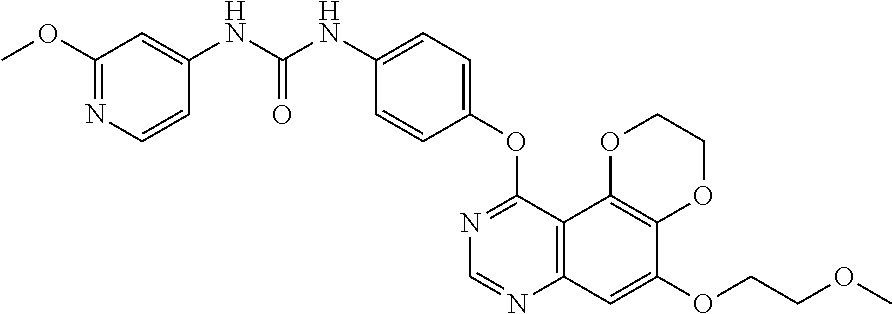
C12=C(C3=C(C=C1OCCOC)N=CN=C3OC1=CC=C(NC(NC3=CC(OC)=NC=C3)=O)C=C1)OCCO2
